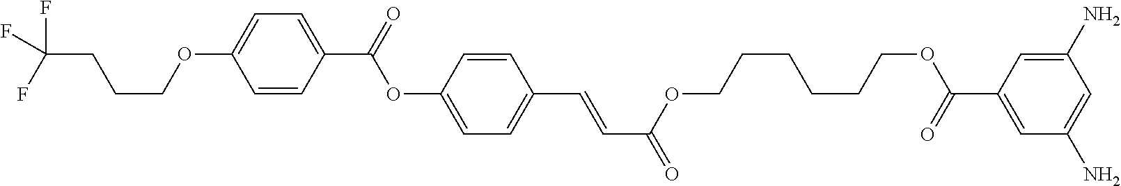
C1=CC(C=CC(=O)OCCCCCCOC(C2=CC(N)=CC(N)=C2)=O)=CC=C1OC(=O)C1=CC=C(OCCCC(F)(F)F)C=C1
